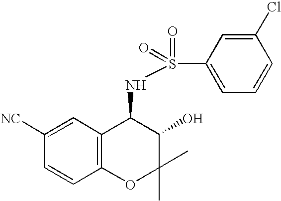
C12=C(C=C([NC])C=C1)C(NS(C1=CC=CC(Cl)=C1)(=O)=O)C(O)C(C)(C)O2
